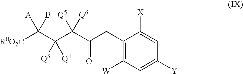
[R8O2C]C(C(C(C(CC1=C([W])C=C([Y])C=C1[X])=O)([Q5])[Q6])([Q3])[Q4])([A])B
